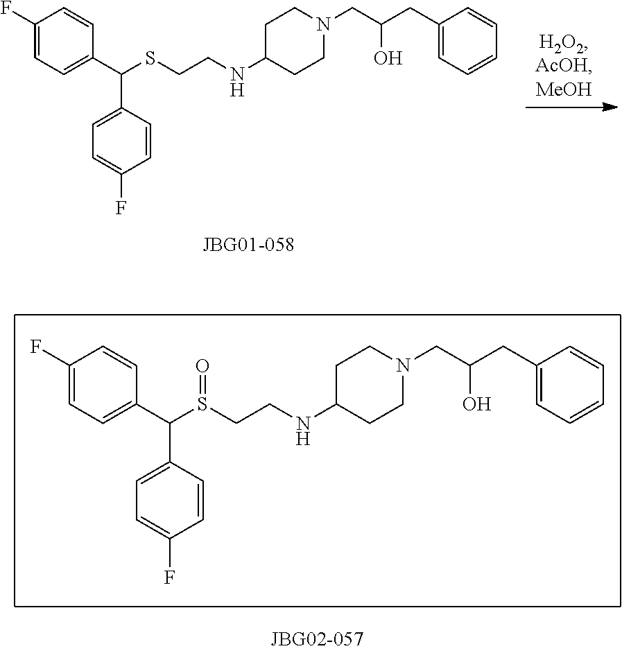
C1C(NCCS(C(C2=CC=C(F)C=C2)C2=CC=C(F)C=C2)=O)CCN(CC(CC2=CC=CC=C2)O)C1.C1C(NCCSC(C2=CC=C(F)C=C2)C2=CC=C(F)C=C2)CCN(CC(CC2=CC=CC=C2)O)C1
